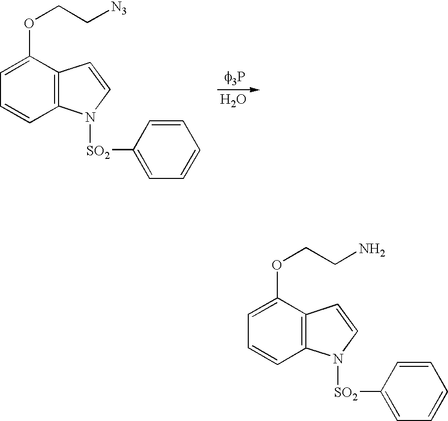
C12=C(C(OCC[N3])=CC=C1)C=CN2[SO2]C1=CC=CC=C1.[f3P].O.C12=C(C(OCCN)=CC=C1)C=CN2[SO2]C1=CC=CC=C1
